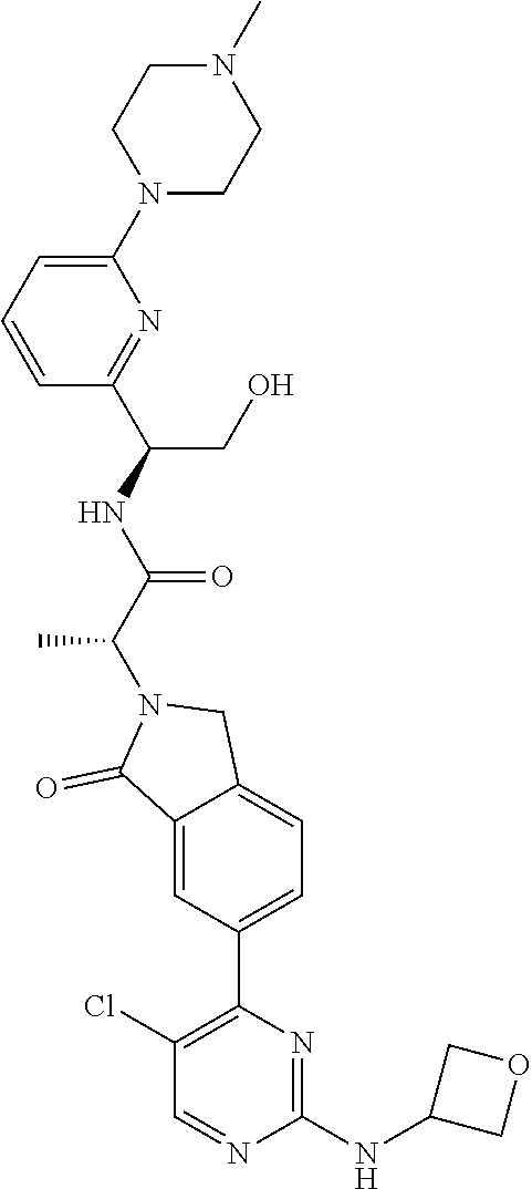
C1(NC2COC2)=NC(C2=CC=C3C(=C2)C(=O)N(C(C(NC(C2=NC(N4CCN(C)CC4)=CC=C2)CO)=O)C)C3)=C(Cl)C=N1
